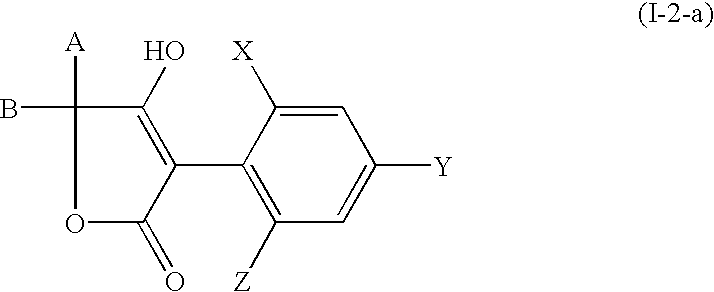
O1C(=O)C(C2=C([Z])C=C([Y])C=C2[X])=C(O)C1(B)[A]
